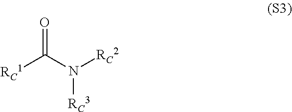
[RC1]C(=O)N([RC3])[RC2]
